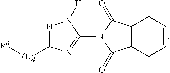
N1=C([(L)k][R60])N=C(N2C(=O)C3=C(C2=O)CC=CC3)N1[H]
